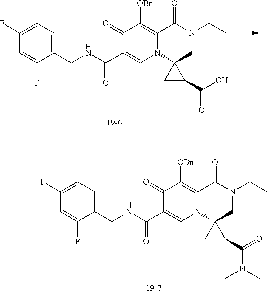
C1(F)=CC=C(CNC(C2=CN3C(=C([OBn])C2=O)C(=O)N(CC)CC32CC2C(O)=O)=O)C(F)=C1.[19-6].C1(F)=CC=C(CNC(C2=CN3C(=C([OBn])C2=O)C(=O)N(CC)CC32CC2C(=O)N(C)C)=O)C(F)=C1.[19-7]
